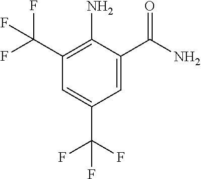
C1(C(F)(F)F)=C(N)C(C(N)=O)=CC(C(F)(F)F)=C1
